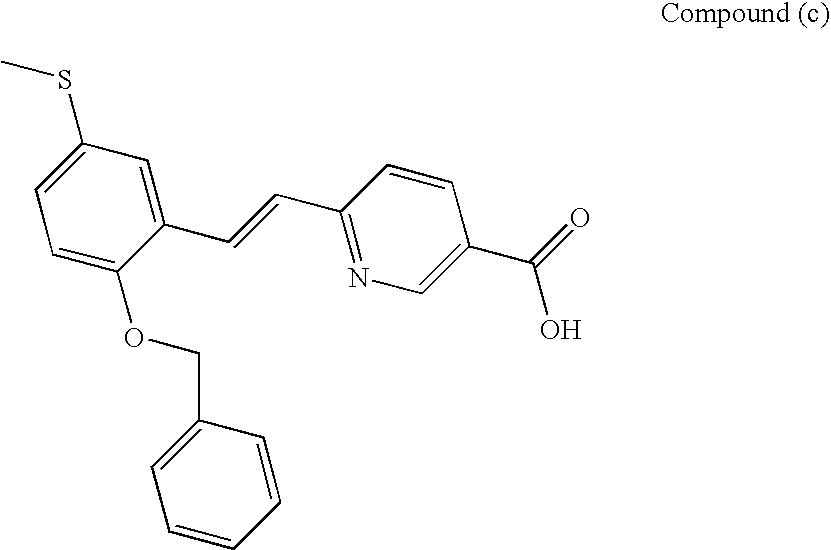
C1(SC)=CC=C(OCC2=CC=CC=C2)C(C=CC2=NC=C(C(O)=O)C=C2)=C1
